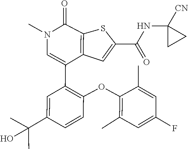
C1(C)=C(OC2=C(C3=CN(C)C(=O)C4=C3C=C(C(NC3([CN])CC3)=O)S4)C=C(C(C)(C)O)C=C2)C(C)=CC(F)=C1
